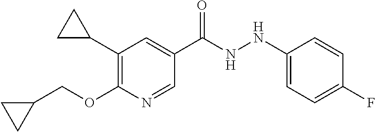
C1(C2=C(OCC3CC3)N=CC(C(=O)NNC3=CC=C(F)C=C3)=C2)CC1
